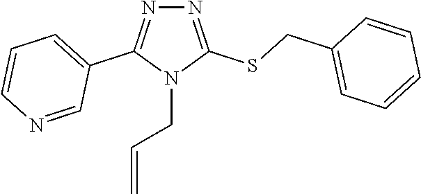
N1=C(SCC2=CC=CC=C2)N(CC=C)C(C2=CC=CN=C2)=N1
